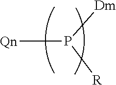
[Qn]P([Dm])[R]
